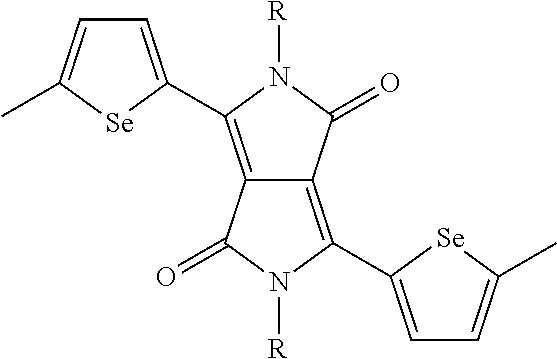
C12=C(C3=CC=C(C)[Se]3)N([R])C(=O)C1=C(C1=CC=C(C)[Se]1)N([R])C2=O
